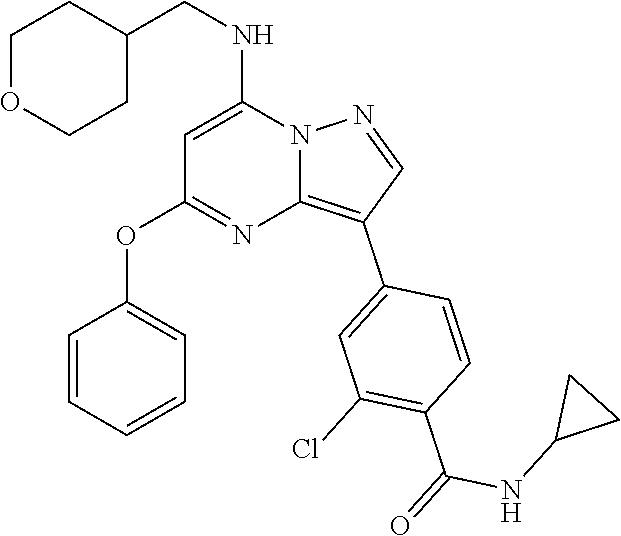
C(NC1=CC(OC2=CC=CC=C2)=NC2=C(C3=CC(Cl)=C(C(NC4CC4)=O)C=C3)C=NN12)C1CCOCC1
